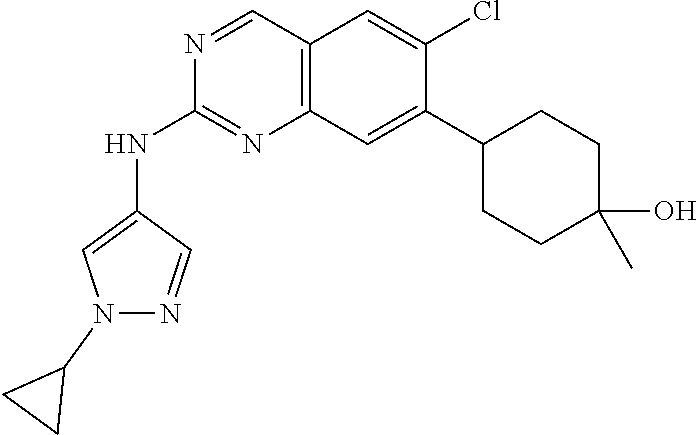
C12=C(C=C(C3CCC(O)(C)CC3)C(Cl)=C1)N=C(NC1=CN(C3CC3)N=C1)N=C2
